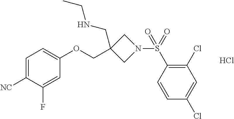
Cl.C1=C([NC])C(F)=CC(OCC2(CNCC)CN(S(C3=C(Cl)C=C(Cl)C=C3)(=O)=O)C2)=C1
